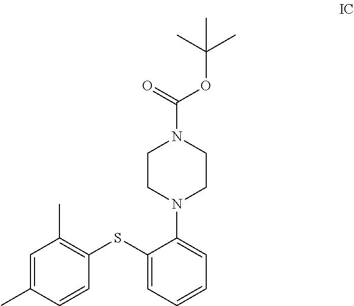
C1CN(C2=CC=CC=C2SC2=C(C)C=C(C)C=C2)CCN1C(=O)OC(C)(C)C
